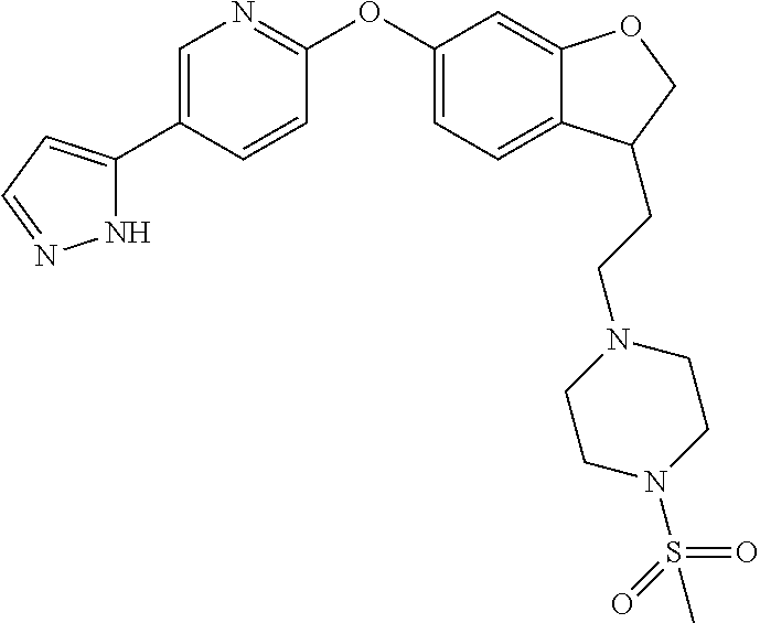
N1C(C2=CN=C(OC3=CC=C4C(=C3)OCC4CCN3CCN(S(=O)(=O)C)CC3)C=C2)=CC=N1
